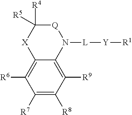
C1([R7])=C([R8])C([R9])=C2C(=C1[R6])[X]C([R4])([R5])[Q]N2[L][Y][R1]
